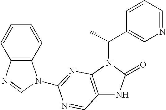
C12=C(N(C(C)C3=CN=CC=C3)C(=O)N1)N=C(N1C3=C(N=C1)C=CC=C3)N=C2
